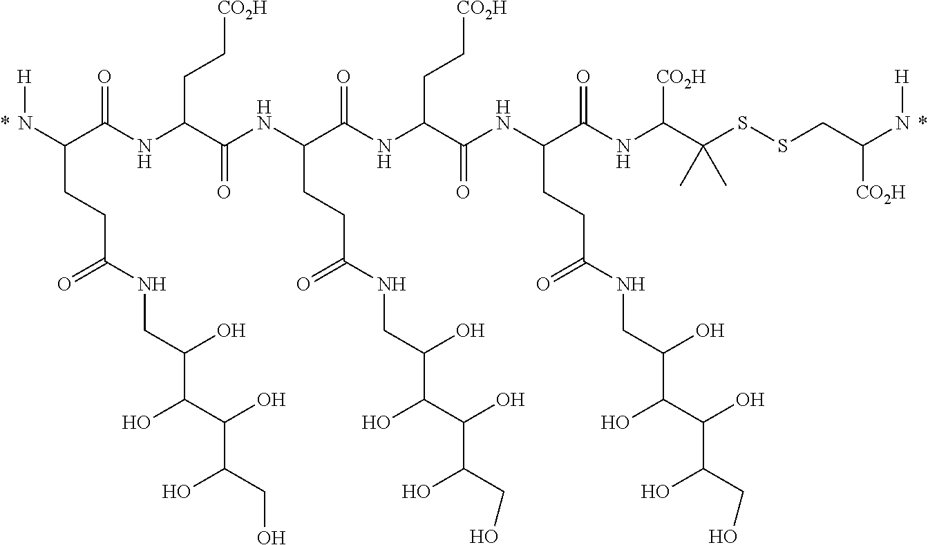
N(C(C(NC(C(NC(C(NC(C(NC(C(NC(C(SSCC(N[H])[CO2H])(C)C)[CO2H])=O)CCC(NCC(C(O)C(O)C(CO)O)O)=O)=O)CC[CO2H])=O)CCC(NCC(C(O)C(O)C(CO)O)O)=O)=O)CC[CO2H])=O)CCC(NCC(C(O)C(O)C(CO)O)O)=O)[H].*.*
